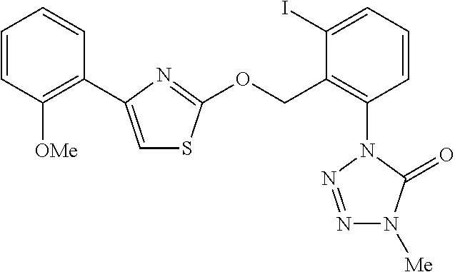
C1=CC([OMe])=C(C2=CSC(OCC3=C(N4N=NN([Me])C4=O)C=CC=C3I)=N2)C=C1
